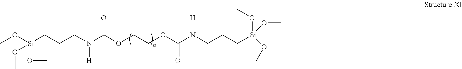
CO[Si](CCCN(C(OCCOC(N(CCC[Si](OC)(OC)OC)[H])=O)=O)[H])(OC)OC
